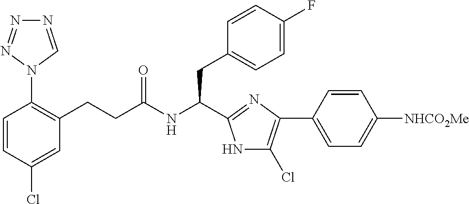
C1=CC(Cl)=CC(CCC(NC(CC2=CC=C(F)C=C2)C2=NC(C3=CC=C([NHCO2Me])C=C3)=C(Cl)N2)=O)=C1N1C=NN=N1
